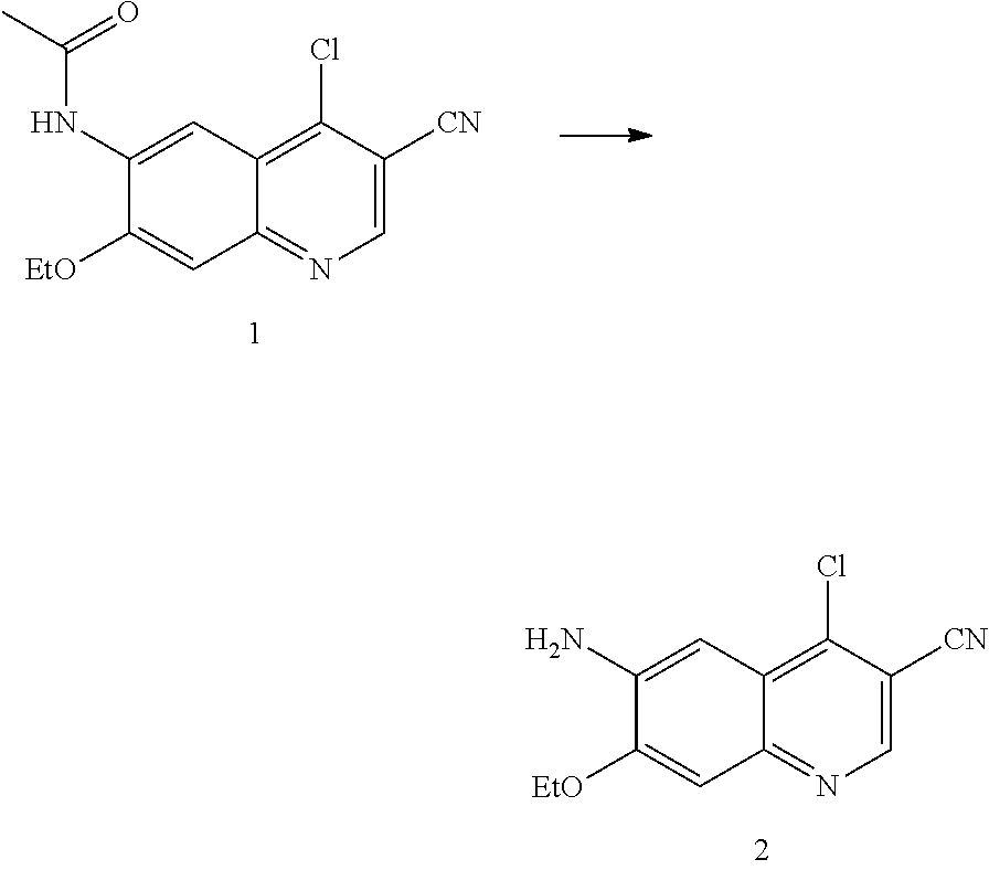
C1(Cl)=C2C(=NC=C1[CN])C=C([EtO])C(NC(C)=O)=C2.C1(Cl)=C2C(=NC=C1[CN])C=C([EtO])C(N)=C2
